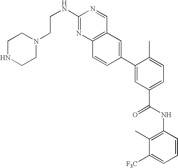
C1(NCCN2CCNCC2)=NC2=C(C=N1)C=C(C1=CC(C(=O)NC3=C(C)C([F3C])=CC=C3)=CC=C1C)C=C2
